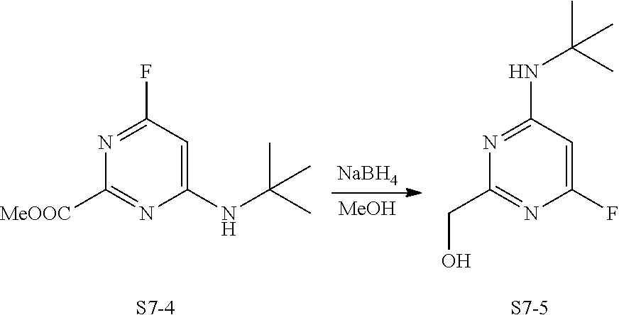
C1(F)=CC(NC(C)(C)C)=NC(CO)=N1.[S7-5].[MeOH].[NaBH4].C1(NC(C)(C)C)=CC(F)=NC([MeOOC])=N1.[S7-4]
